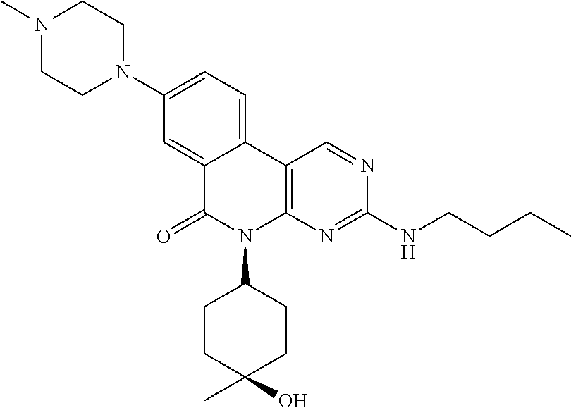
C1(N2CCN(C)CC2)=CC=C2C(=C1)C(=O)N(C1CCC(O)(C)CC1)C1=C2C=NC(NCCCC)=N1
